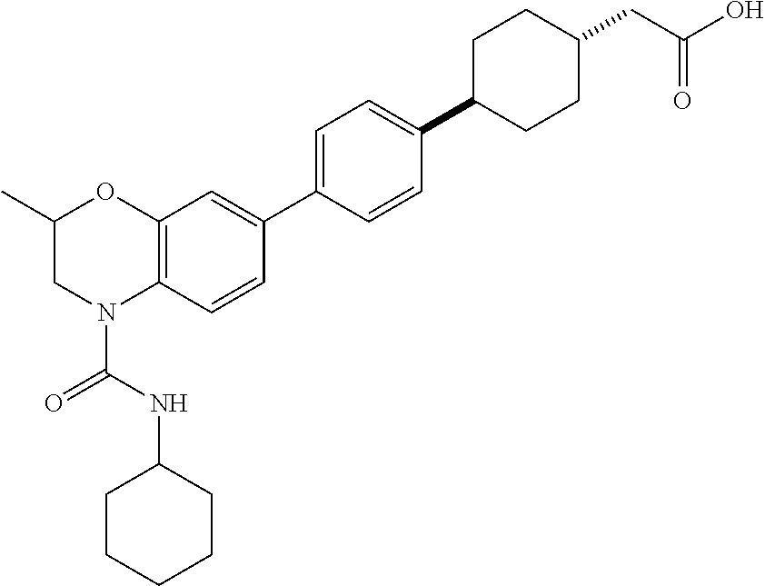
C12=C(C=CC(C3=CC=C(C4CCC(CC(O)=O)CC4)C=C3)=C1)N(C(NC1CCCCC1)=O)CC(C)O2
